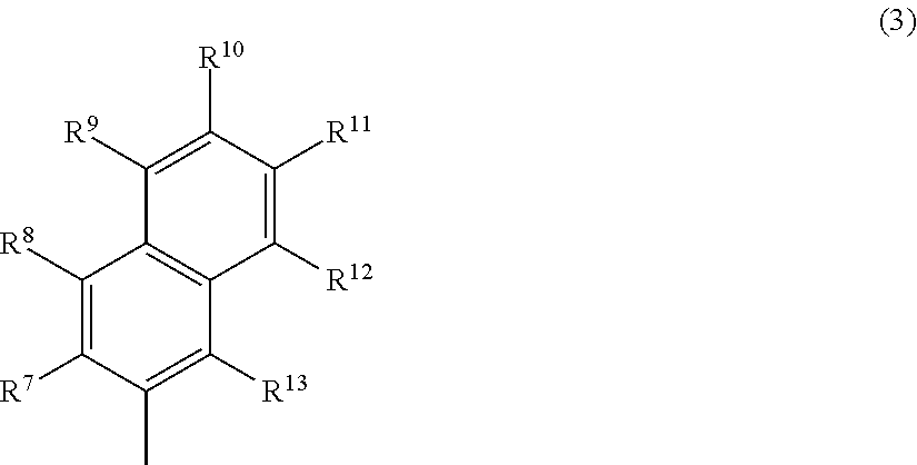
C1([R8])=C([R7])C(C)=C([R13])C2=C1C([R9])=C([R10])C([R11])=C2[R12]
